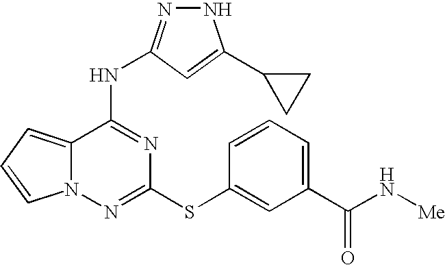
C12=CC=CN1N=C(SC1=CC(C(N[Me])=O)=CC=C1)N=C2NC1=NNC(C2CC2)=C1
